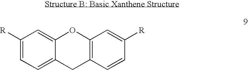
C1([R])=CC=C2C(=C1)OC1=C(C2)C=CC([R])=C1
